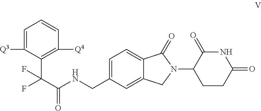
C1=C([Q3])C(C(F)(C(NCC2=CC=C3C(=C2)CN(C2CCC(=O)NC2=O)C3=O)=O)F)=C([Q4])C=C1
